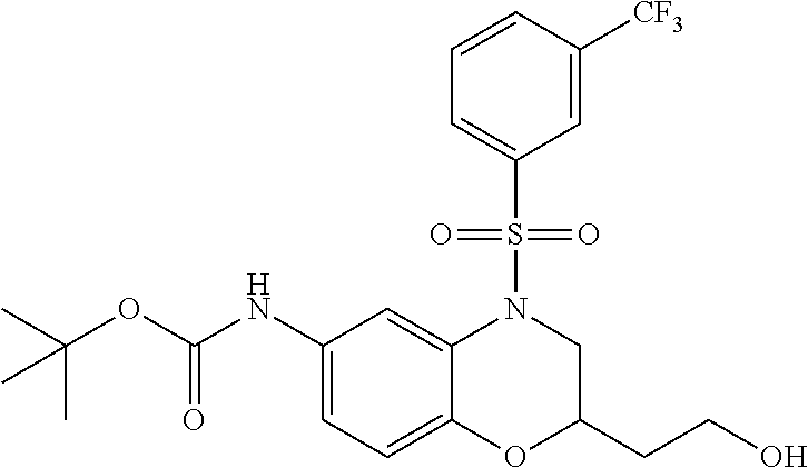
C1(NC(OC(C)(C)C)=O)=CC=C2C(=C1)N(S(C1=CC=CC([CF3])=C1)(=O)=O)CC(CCO)O2
